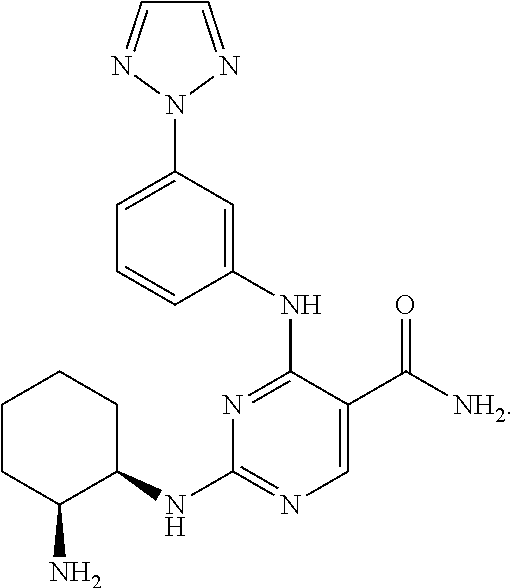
C1(N2N=CC=N2)=CC=CC(NC2=NC(NC3CCCCC3N)=NC=C2C([NH2])=O)=C1
